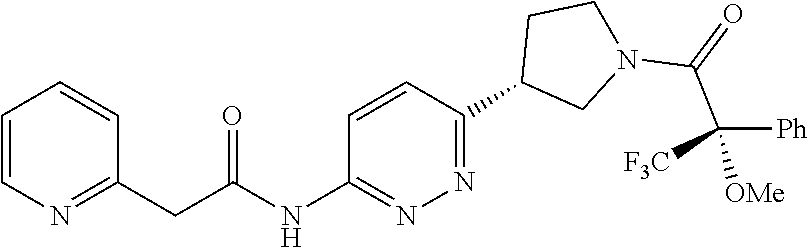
C1=CC(CC(NC2=NN=C(C3CCN(C(C([Ph])([F3C])[OMe])=O)C3)C=C2)=O)=NC=C1
